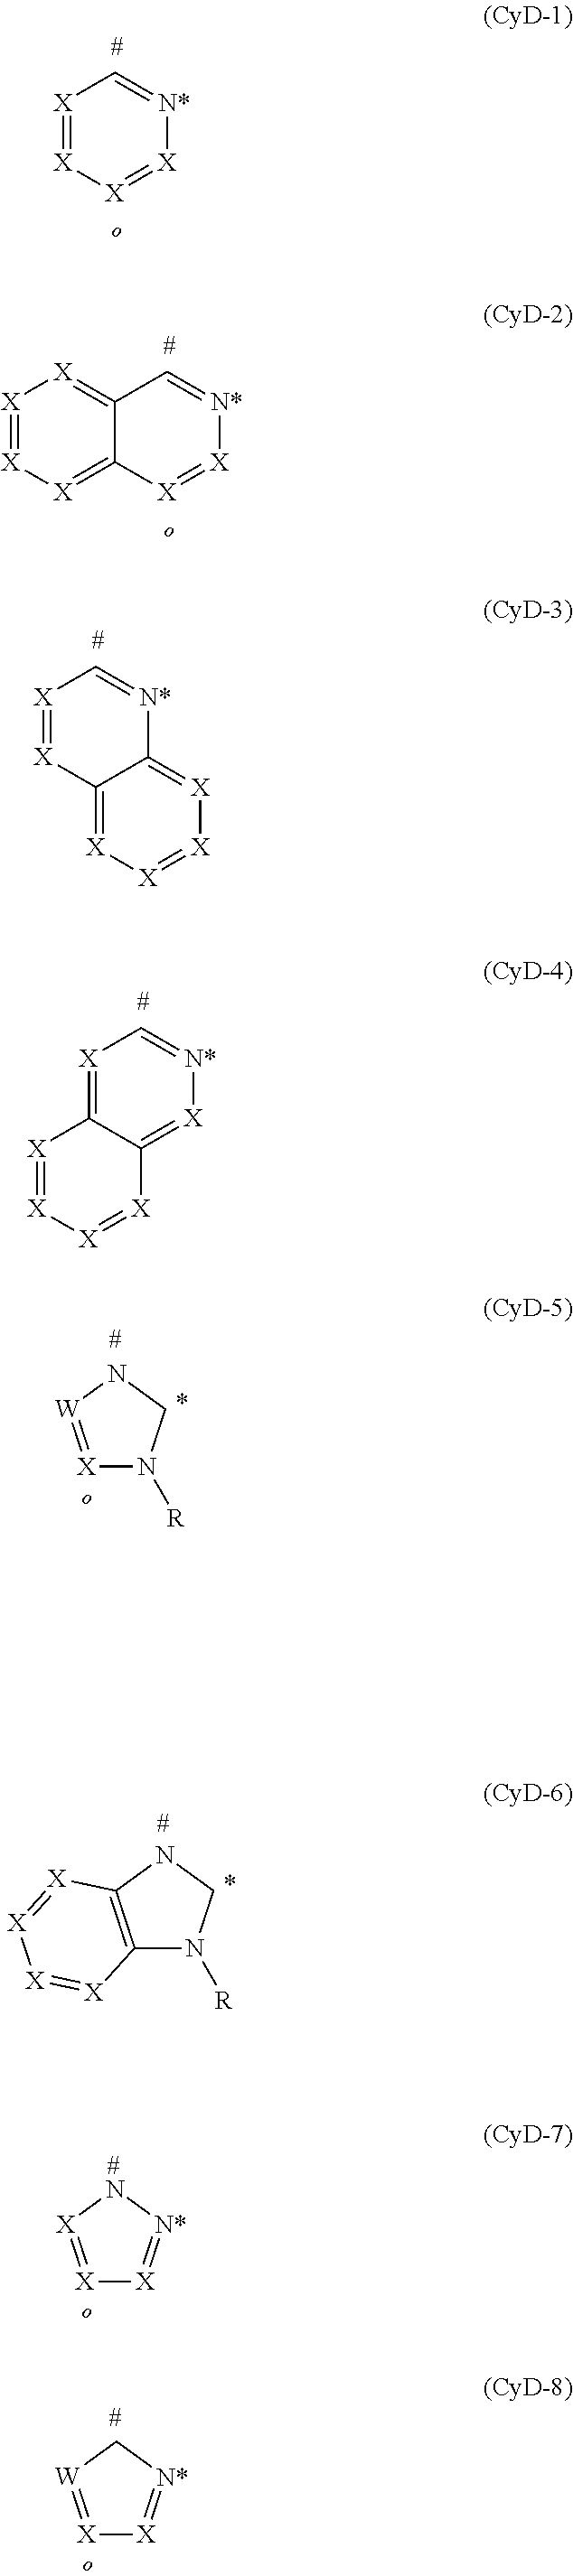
[X]1=[X][X]=[X][N*]=C1.C12=[X][X]=[X][X]=C1[X]=[X][N*]=C2.[X]1=[X]C2=[X][X]=[X][X]=C2[N*]=C1.[X]1=C2C(=[X][N*]=C1)[X]=[X][X]=[X]2.[X]1=[W]NCN1[R].[X]1=[X]N[N*]=[X]1.C12=C(NCN1[R])[X]=[X][X]=[X]2.[X]1=[W]C[N*]=[X]1
